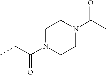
CCC(=O)N1CCN(C(C)=O)CC1
